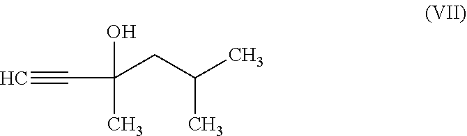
OC(C)(C#C)CC(C)C
